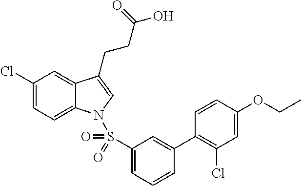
C1(Cl)=CC=C2C(=C1)C(CCC(O)=O)=CN2S(C1=CC=CC(C2=C(Cl)C=C(OCC)C=C2)=C1)(=O)=O
